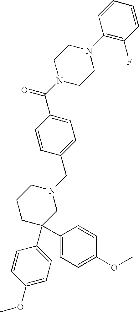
C1=C(C(N2CCN(C3=C(F)C=CC=C3)CC2)=O)C=CC(CN2CCCC(C3=CC=C(OC)C=C3)(C3=CC=C(OC)C=C3)C2)=C1
